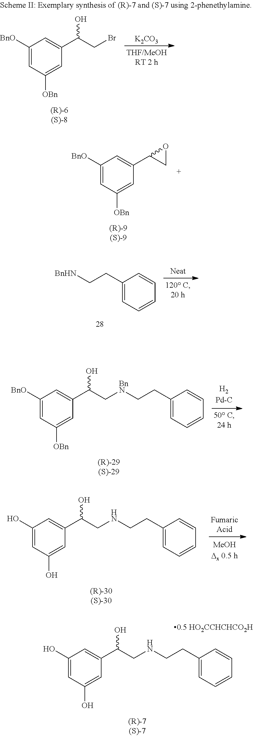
C1(O)=CC(O)=CC(C(CNCCC2=CC=CC=C2)O)=C1.C1([BnO])=CC([OBn])=CC(C(CBr)O)=C1.[K2CO3].C1([BnO])=CC([OBn])=CC(C2OC2)=C1.C1(CC[BnHN])=CC=CC=C1.C1([BnO])=CC([OBn])=CC(C(C[BnN]CCC2=CC=CC=C2)O)=C1.C1(O)=CC(O)=CC(C(CNCCC2=CC=CC=C2)O)=C1
